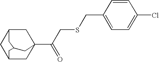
C12CC3(C(CSCC4=CC=C(Cl)C=C4)=O)CC(C1)CC(C2)C3
